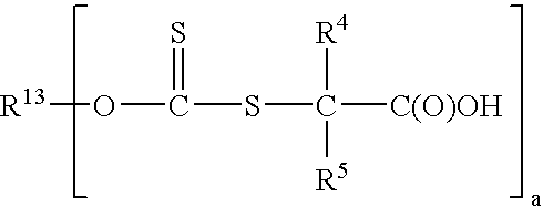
[R13]OC(SC([C(O)OH])([R5])[R4])=S
